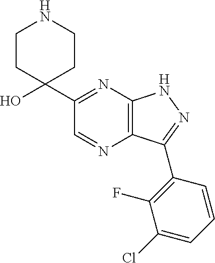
OC1(C2=NC3=C(N=C2)C(C2=C(F)C(Cl)=CC=C2)=NN3)CCNCC1
